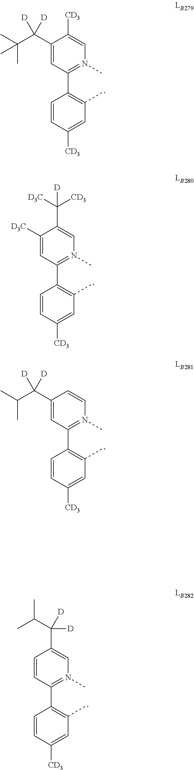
C1=CC(C2=C(C)C=C([CD3])C=C2)=N(C)C=C1C([D])([D])C(C)C.C1(C(C(C)C)([D])[D])=CC(C2=C(C)C=C([CD3])C=C2)=N(C)C=C1.C1([D3C])=CC(C2=C(C)C=C([CD3])C=C2)=N(C)C=C1C([D3C])([CD3])[D].C1(C(C(C)(C)C)([D])[D])=CC(C2=C(C)C=C([CD3])C=C2)=N(C)C=C1[CD3]
